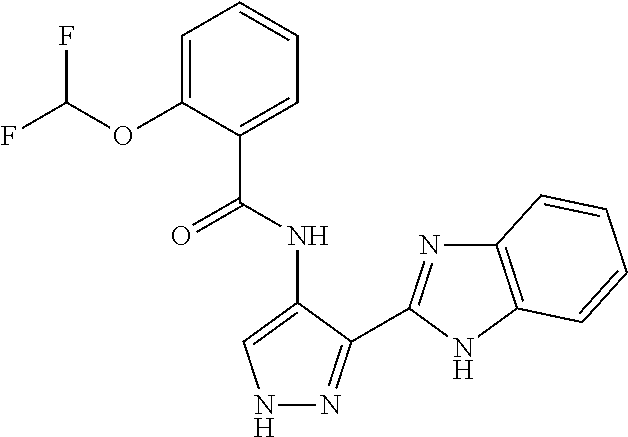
C1=C(OC(F)F)C(C(NC2=CNN=C2C2=NC3=C(N2)C=CC=C3)=O)=CC=C1
